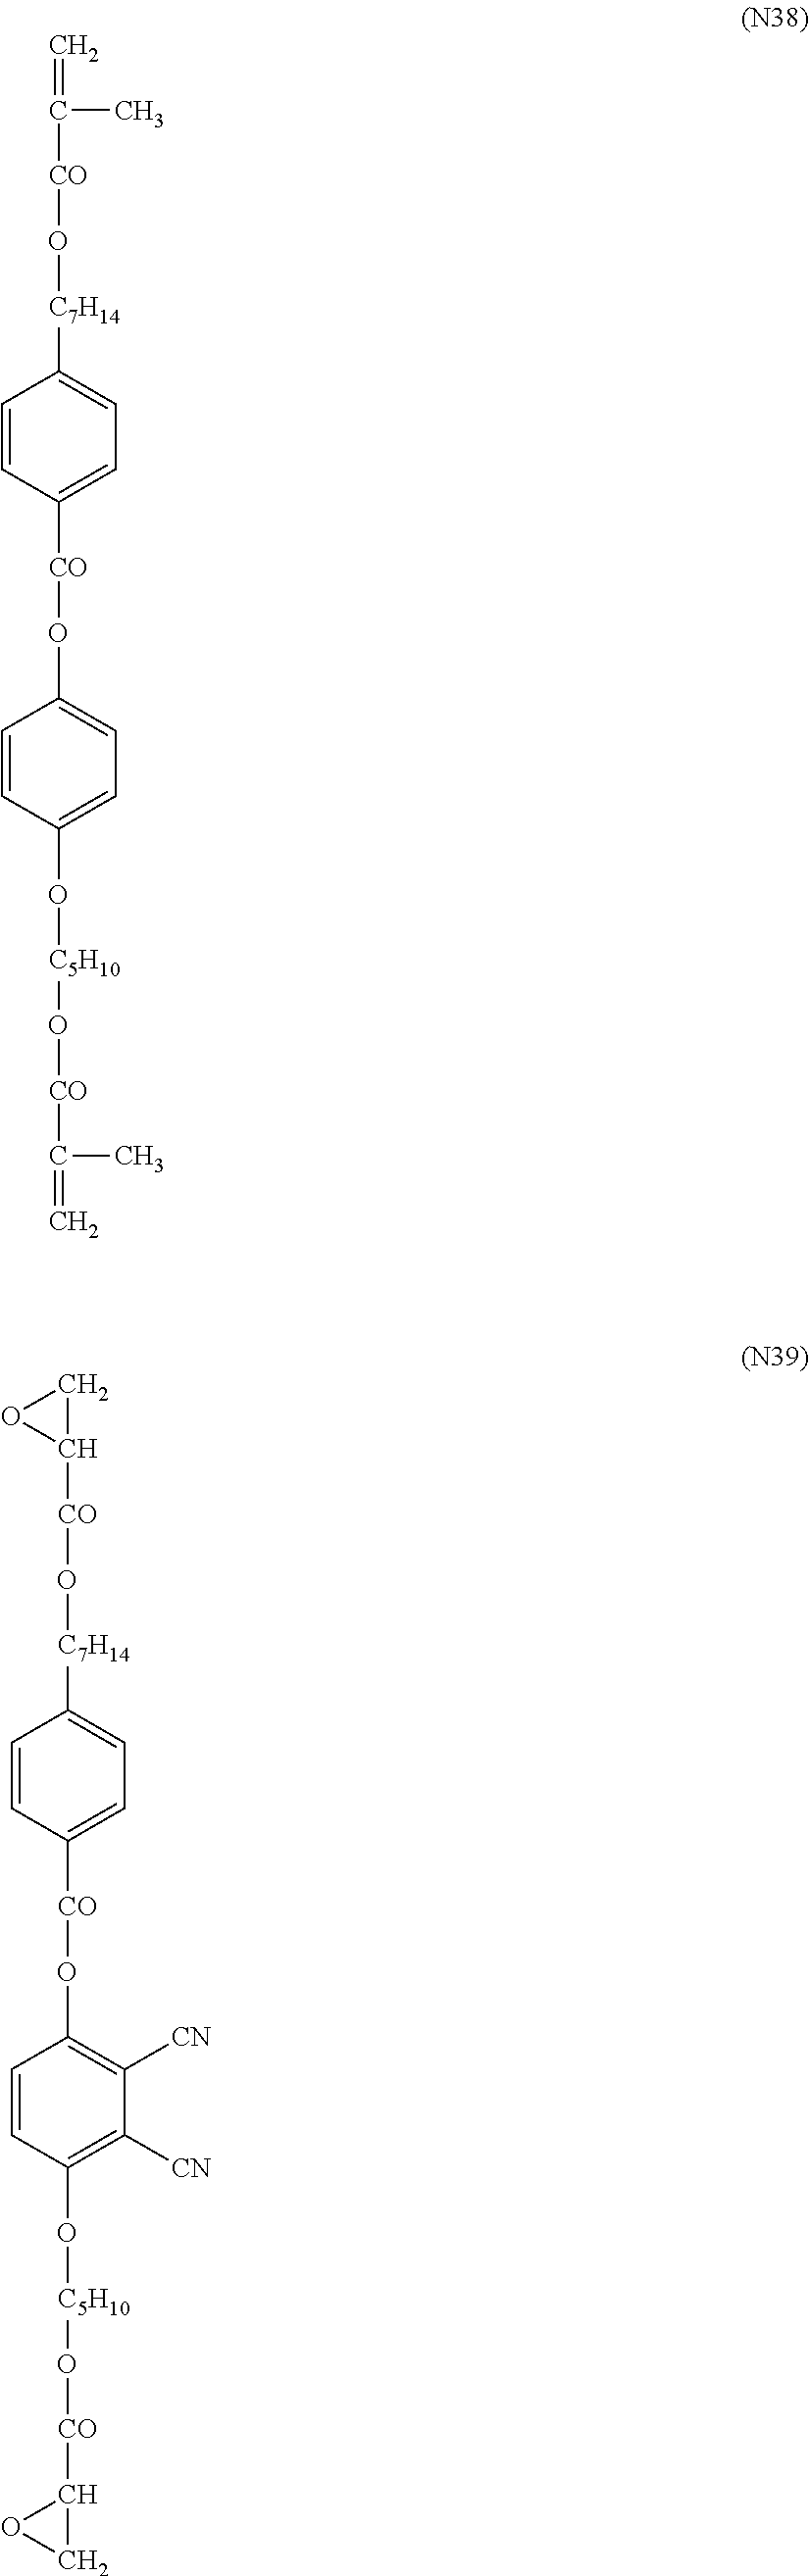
C=C([CO]O[C7H14]C1=CC=C([CO]OC2=CC=C(O[C5H10]O[CO]C(C)=C)C=C2)C=C1)C.C1C([CO]O[C7H14]C2=CC=C([CO]OC3=C([CN])C([CN])=C(O[C5H10]O[CO]C4CO4)C=C3)C=C2)O1
